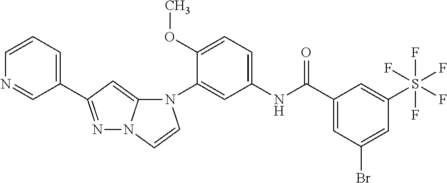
N1=C(C2=CC=CN=C2)C=C2N1C=CN2C1=CC(NC(C2=CC(Br)=CC(S(F)(F)(F)(F)F)=C2)=O)=CC=C1OC
